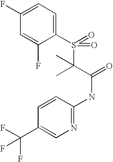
C1(F)=CC=C(S(=O)(C(C(=O)NC2=NC=C(C(F)(F)F)C=C2)(C)C)=O)C(F)=C1
